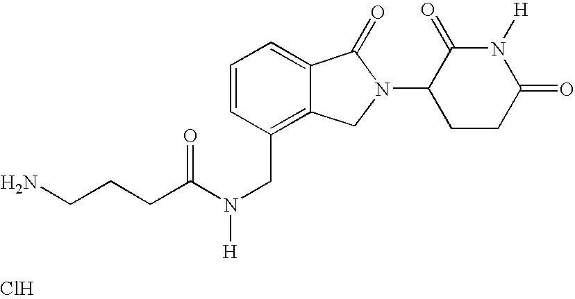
C1=CC(CN(C(=O)CCCN)[H])=C2C(=C1)C(=O)N(C1CCC(=O)N([H])C1=O)C2.Cl
